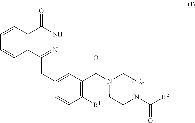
C1=CC2=C(C=C1)C(CC1=CC(C(N3CCN(C([R2])=O)CC3)=O)=C([R1])C=C1)=NNC2=O
